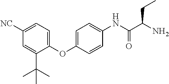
C1([NC])=CC=C(OC2=CC=C(NC(C(N)CC)=O)C=C2)C(C(C)(C)C)=C1
